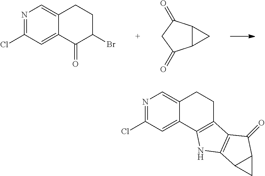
N1=C(Cl)C=C2C(=C1)CCC(Br)C2=O.C12C(C(=O)CC1=O)C2.N1=C(Cl)C=C2C(=C1)CCC1=C2NC2=C1C(=O)C1C2C1
